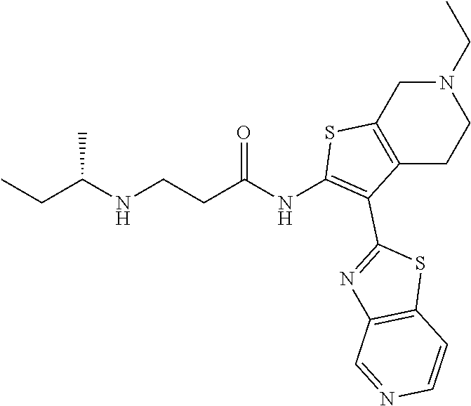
N1(CC)CC2=C(CC1)C(C1=NC3=C(S1)C=CN=C3)=C(NC(=O)CCNC(C)CC)S2
